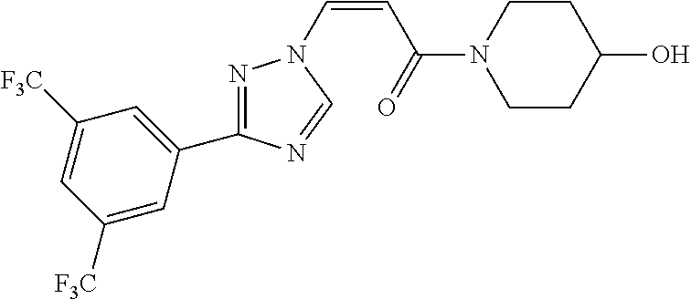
N1=C(C2=CC([F3C])=CC([F3C])=C2)N=CN1C=CC(N1CCC(O)CC1)=O
